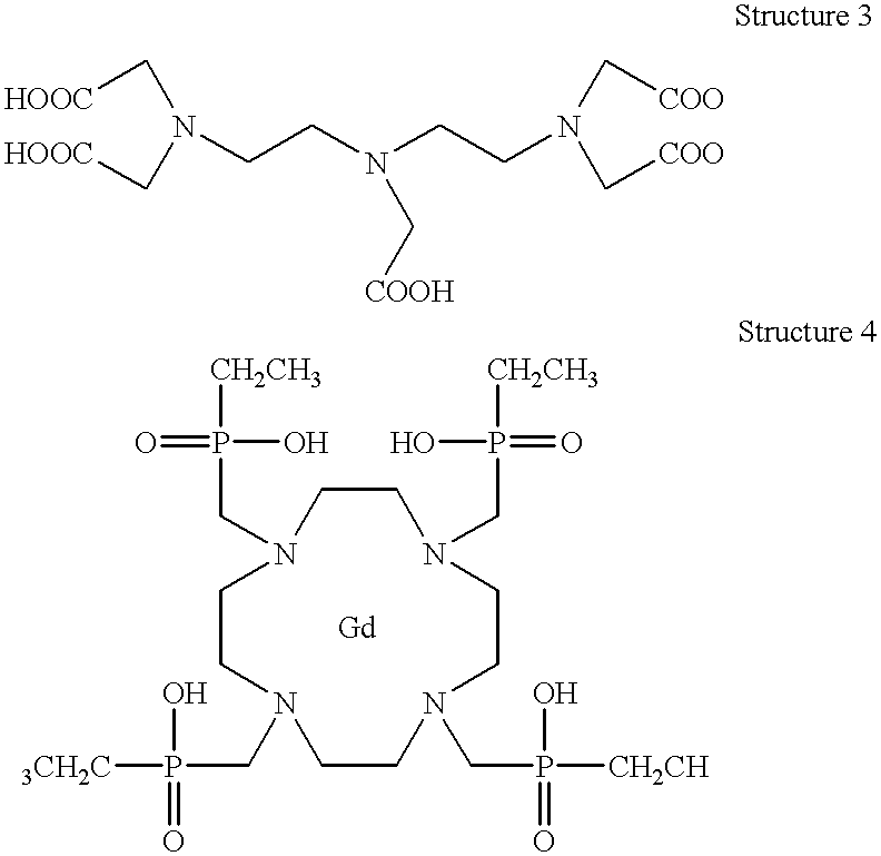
N(CCN(CCN(C[COO])C[COO])C[COOH])(C[HOOC])C[HOOC].N1(CP(O)(=O)[CH2CH3])CCN(CP(O)(=O)[CH2CH3])CCN(CP(=O)(O)[3CH2C])CCN(CP(=O)(O)[CH2CH])CC1
